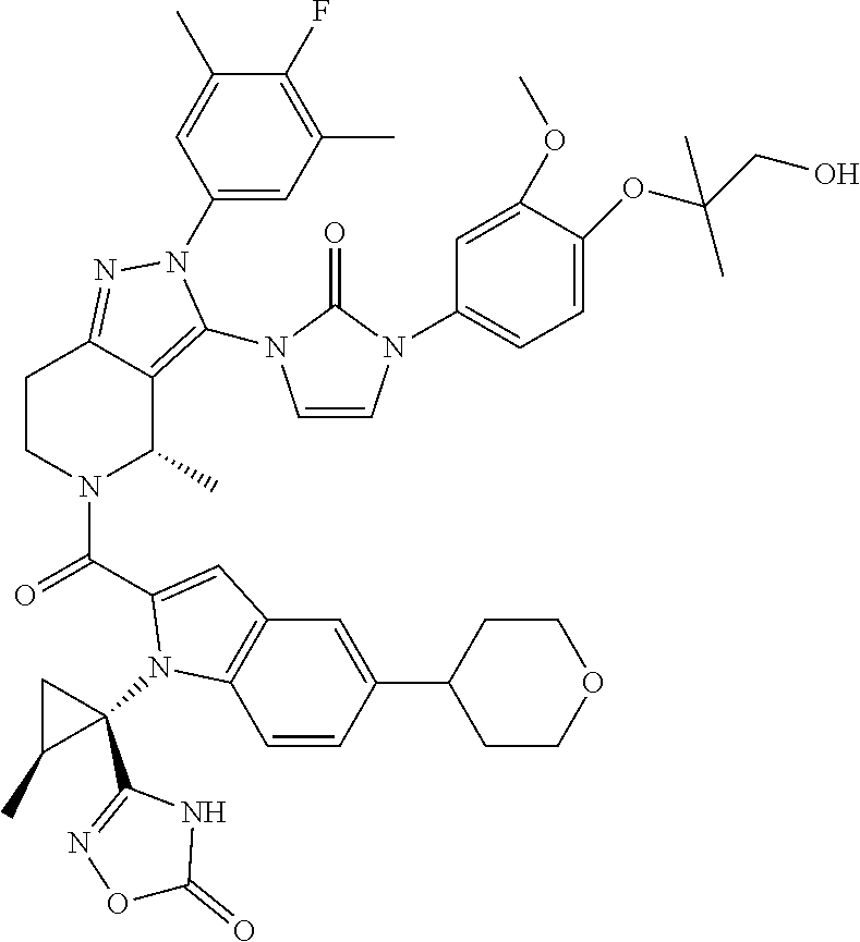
C1(F)=C(C)C=C(N2C(N3C=CN(C4=CC=C(OC(CO)(C)C)C(OC)=C4)C3=O)=C3C(C)N(C(=O)C4=CC5=C(C=CC(C6CCOCC6)=C5)N4C4(C5=NOC(=O)N5)CC4C)CCC3=N2)C=C1C
